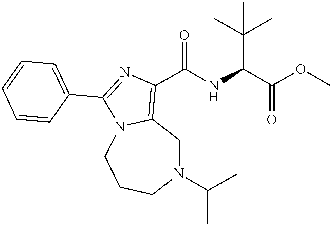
N1(C(C)C)CC2=C(C(NC(C(OC)=O)C(C)(C)C)=O)N=C(C3=CC=CC=C3)N2CCC1
